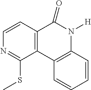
C1=CC2=C(C(SC)=N1)C1=C(N([H])C2=O)C=CC=C1
